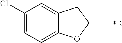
C1(Cl)=CC=C2C(=C1)CC(C)O2
